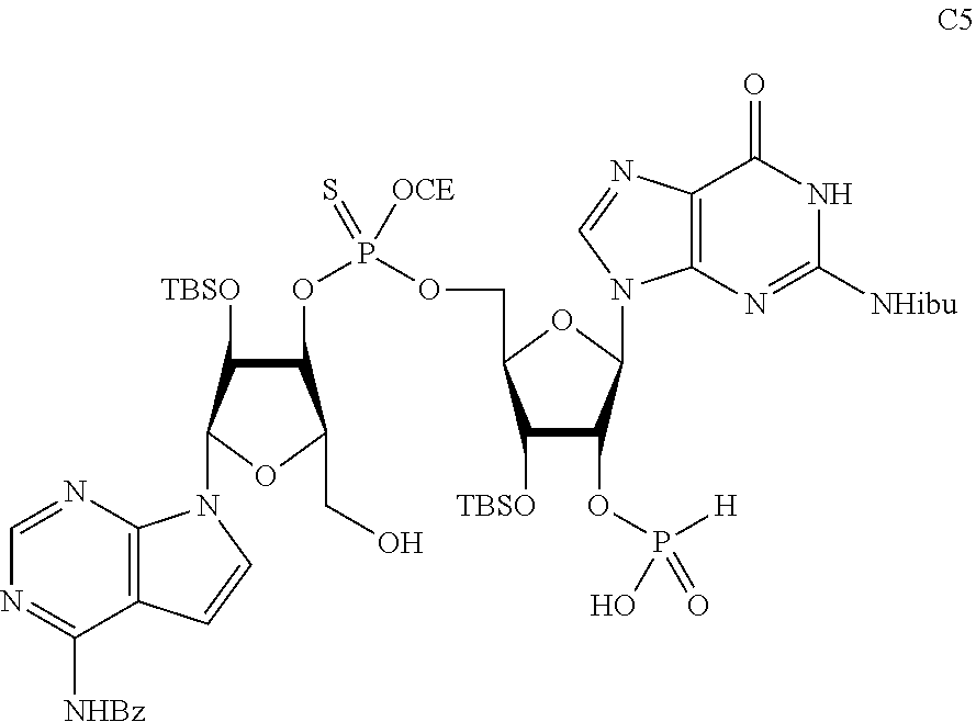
C12=C(N=CN=C1[NHBz])N(C1C([TBSO])C(OP(OCC3C([TBSO])C(OP([H])(O)=O)C(N4C5=C(C(=O)NC([NHibu])=N5)N=C4)O3)(=S)[OCE])C(CO)O1)C=C2
